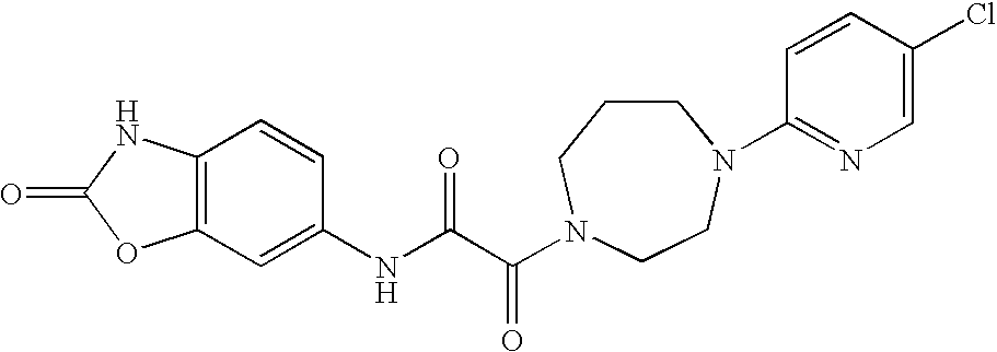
O=C1OC2=C(N1)C=CC(NC(C(=O)N1CCCN(C3=NC=C(Cl)C=C3)CC1)=O)=C2
